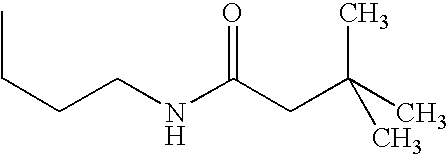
C(NCCCC)(=O)CC(C)(C)C
